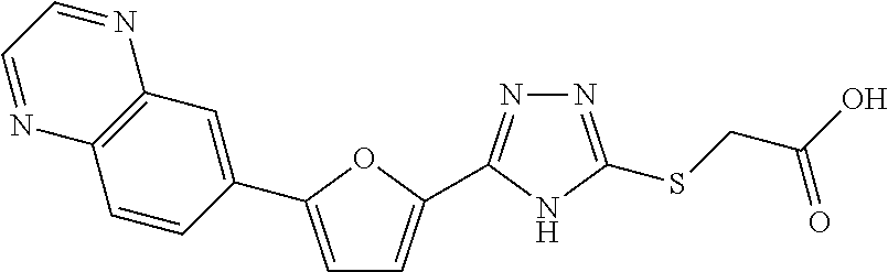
C1=C(C2=CC3=C(C=C2)N=CC=N3)OC(C2=NN=C(SCC(O)=O)N2)=C1
